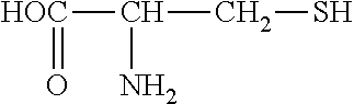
[HOC](C(N)CS)=O
